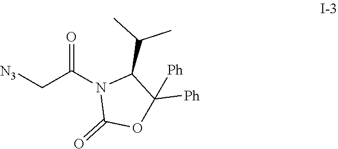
[N3]CC(N1C(=O)OC([Ph])([Ph])C1C(C)C)=O
